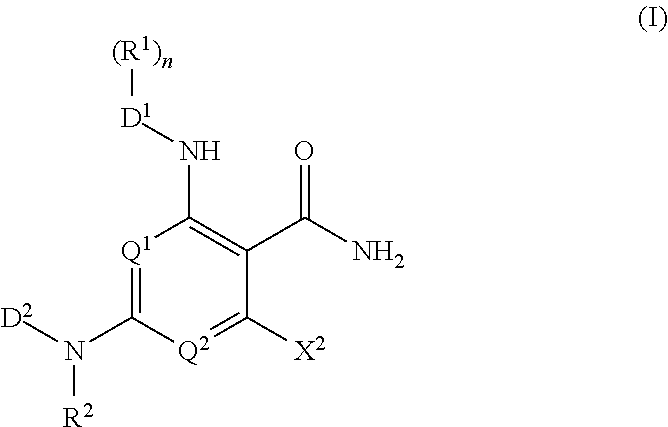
[Q1]1=C(N([D2])[R2])[Q2]=C([X2])C(C(N)=O)=C1N[D1][(R1)n]
